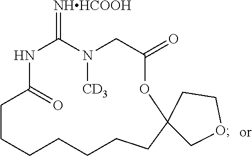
N1C(=O)CCCCCCCC2(OC(=O)CN([CD3])C1=[NHHCOOH])COCC2
